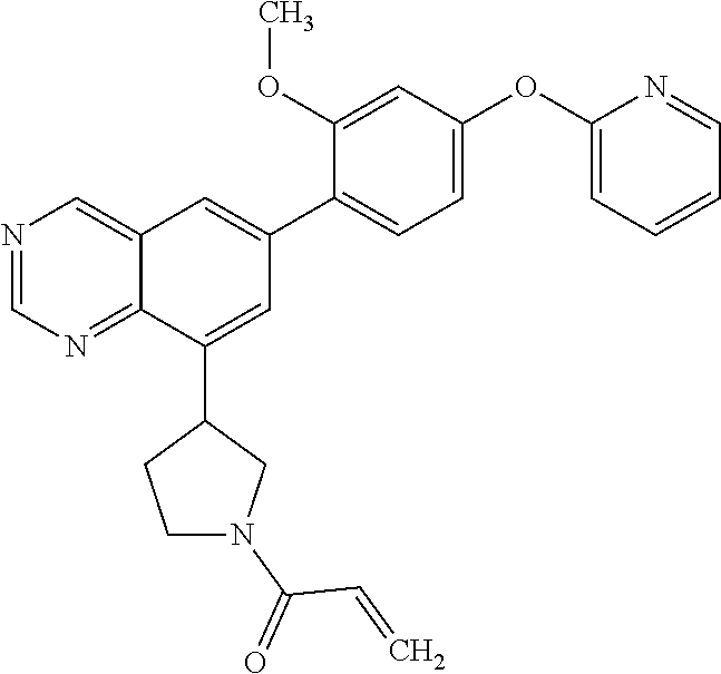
C1(OC2=CC=CC=N2)=CC=C(C2=CC3=CN=CN=C3C(C3CCN(C(=O)C=C)C3)=C2)C(OC)=C1
